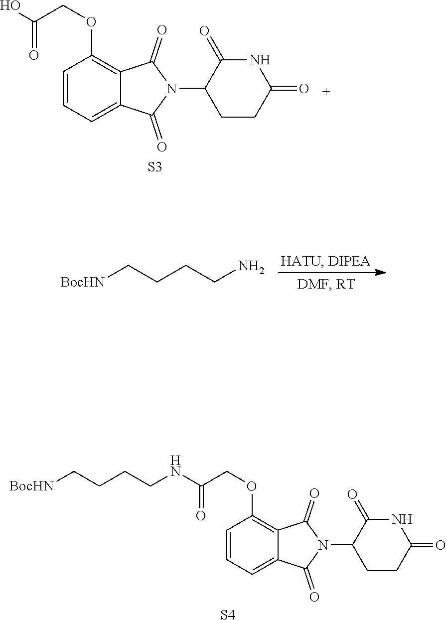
[BocHN]CCCCNC(COC1=C2C(=CC=C1)C(=O)N(C1CCC(=O)NC1=O)C2=O)=O.[S4].OC(COC1=C2C(=CC=C1)C(=O)N(C1CCC(=O)NC1=O)C2=O)=O.[S3].[BocHN]CCCCN
